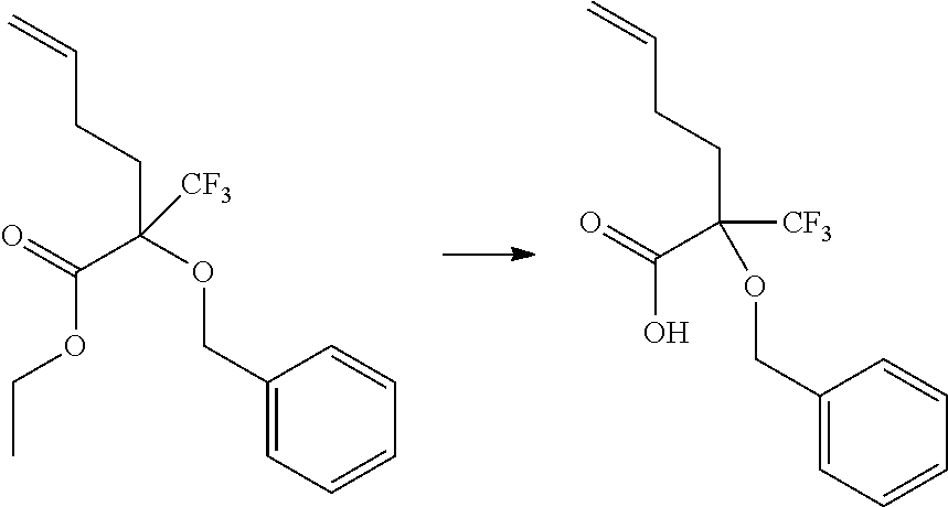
C(C(CCC=C)([CF3])OCC1=CC=CC=C1)(=O)O.C(C(CCC=C)([CF3])OCC1=CC=CC=C1)(=O)OCC
